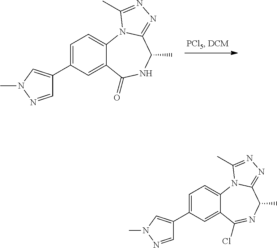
C12=CC=C(C3=CN(C)N=C3)C=C1C(=O)NC(C)C1=NN=C(C)N21.C12=CC=C(C3=CN(C)N=C3)C=C1C(Cl)=NC(C)C1=NN=C(C)N21
